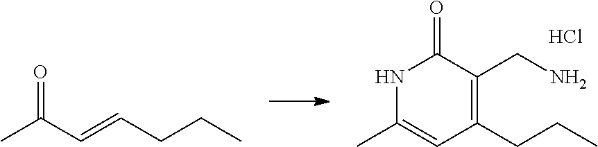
N1C(C)=CC(CCC)=C(CN)C1=O.Cl.CC(C=CCCC)=O
